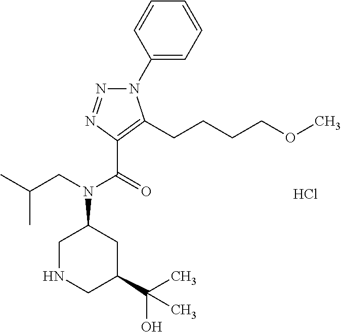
C1(N2N=NC(C(=O)N(CC(C)C)C3CNCC(C(O)(C)C)C3)=C2CCCCOC)=CC=CC=C1.Cl
